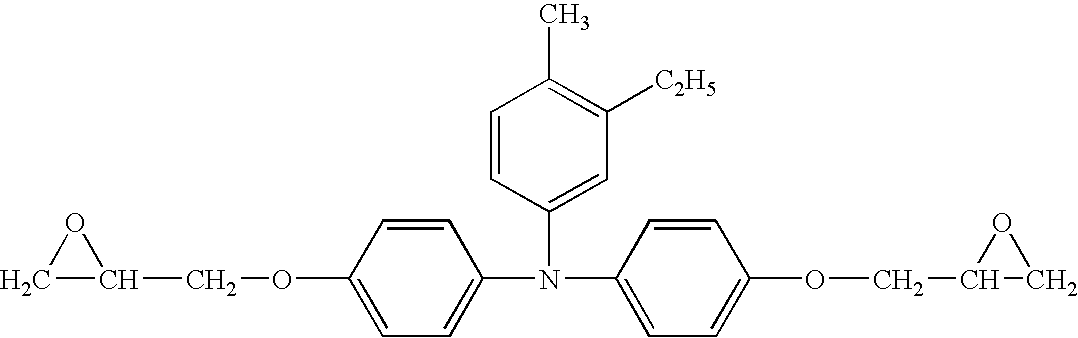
C1(N(C2=CC=C(OCC3CO3)C=C2)C2=CC([C2H5])=C(C)C=C2)=CC=C(OCC2CO2)C=C1
